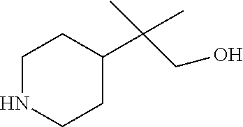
N1CCC(C(CO)(C)C)CC1
